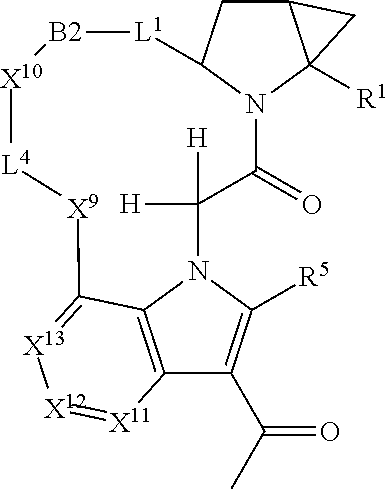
C12=C3N(C([R5])=C1C(C)=O)C([H])([H])C(=O)N1C(CC4C1([R1])C4)[L1][B2][X10][L4][X9]C3=[X13][X12]=[X11]2
